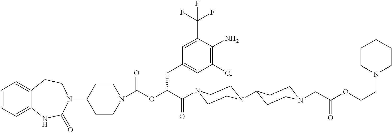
C1(N2CCC3=CC=CC=C3NC2=O)CCN(C(OC(C(=O)N2CCN(C3CCN(CC(OCCN4CCCCC4)=O)CC3)CC2)CC2=CC(Cl)=C(N)C(C(F)(F)F)=C2)=O)CC1
